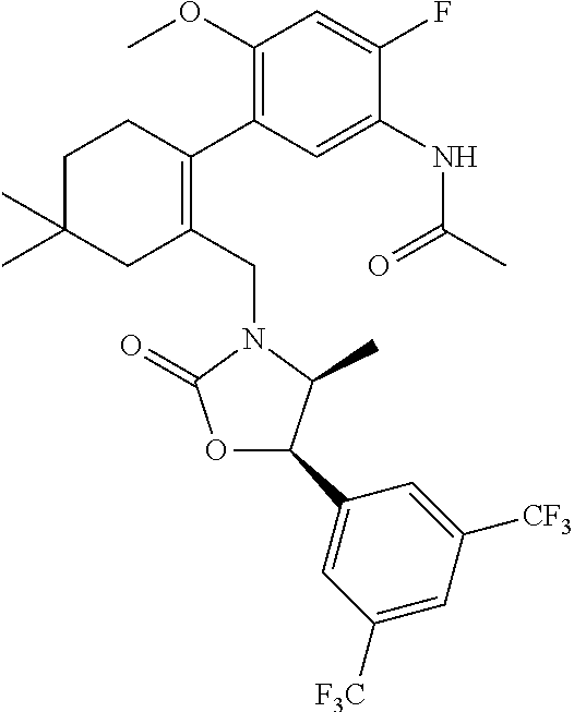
C1C(C)(C)CC(CN2C(=O)OC(C3=CC([F3C])=CC([CF3])=C3)C2C)=C(C2=C(OC)C=C(F)C(NC(C)=O)=C2)C1
